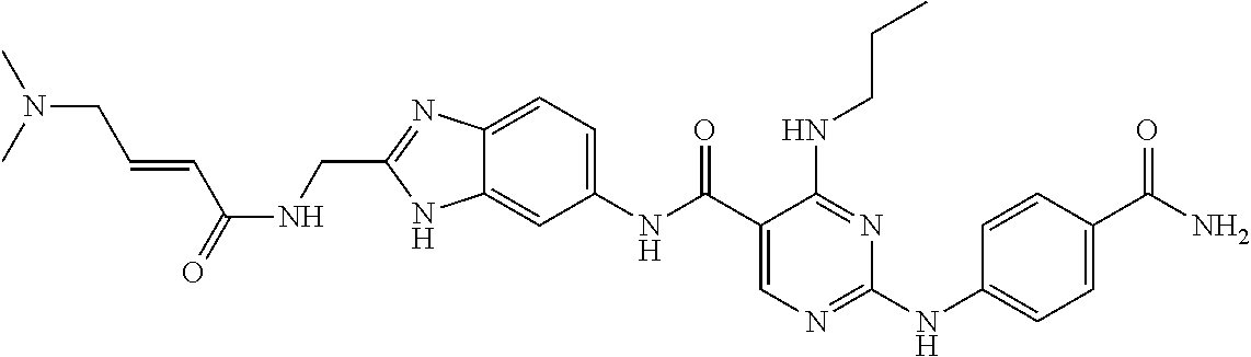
C12=CC(NC(C3=CN=C(NC4=CC=C(C(N)=O)C=C4)N=C3NCCC)=O)=CC=C1N=C(CNC(=O)C=CCN(C)C)N2
